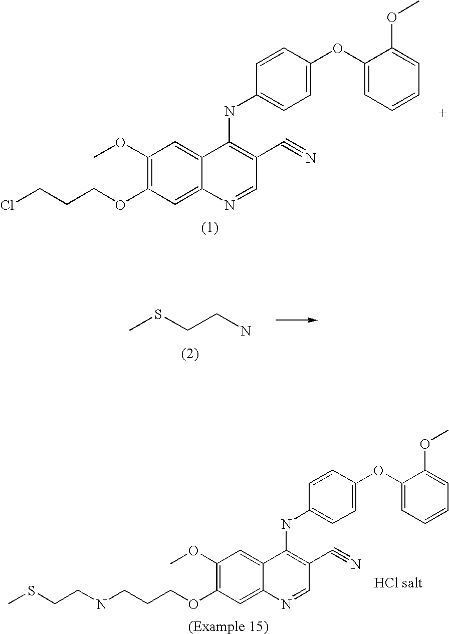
ClCCCOC1=C(OC)C=C2C(=C1)N=CC(C#N)=C2NC1=CC=C(OC2=CC=CC=C2OC)C=C1.S(CCN)C.N(CCCOC1=C(OC)C=C2C(=C1)N=CC(C#N)=C2NC1=CC=C(OC2=CC=CC=C2OC)C=C1)CCSC
